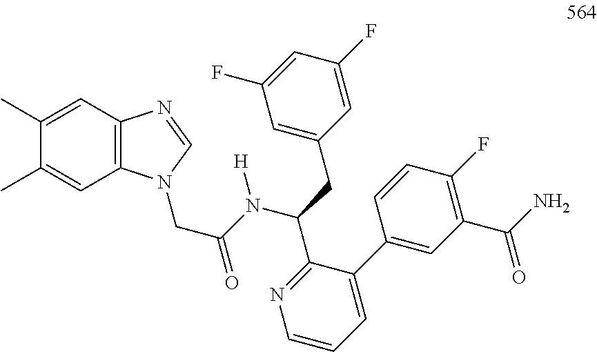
N1=C(C(N(C(CN2C3=C(C=C(C)C(C)=C3)N=C2)=O)[H])CC2=CC(F)=CC(F)=C2)C(C2=CC(C(N)=O)=C(F)C=C2)=CC=C1
